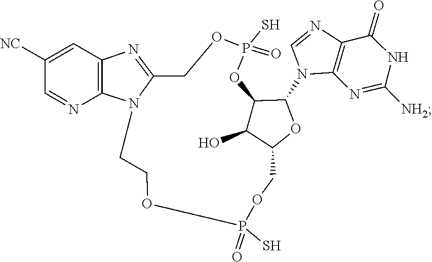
C1=NC2=C(N1C1C3C(O)C(COP(S)(=O)OCCN4C(=NC5=C4N=CC([NC])=C5)COP(S)(=O)O3)O1)N=C([NH2])NC2=O
